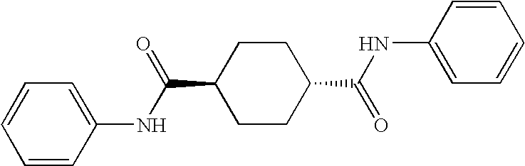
C1=CC(NC(=O)C2CCC(C(NC3=CC=CC=C3)=O)CC2)=CC=C1
